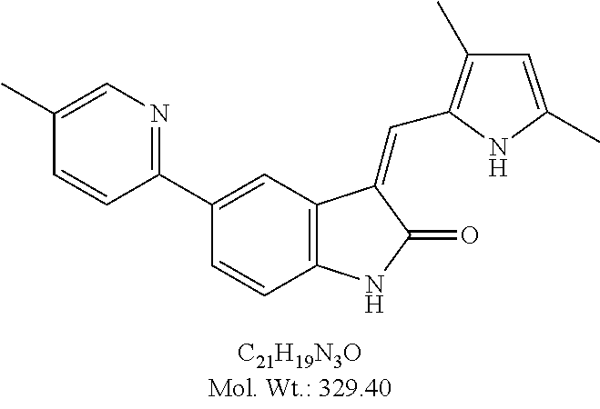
C1(C2=CC3=C(C=C2)NC(=O)C3=CC2=C(C)C=C(C)N2)=NC=C(C)C=C1
